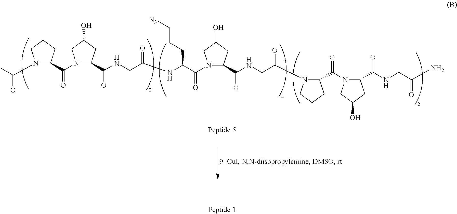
N1(C(C)=O)C(C(=O)N2C(C(NCC(NC(C(=O)N3C(C(NCC(N4C(C(N5C(C(NCC(N)=O)=O)CC(O)C5)=O)CCC4)=O)=O)CC(O)C3)CCC[N3])=O)=O)CC(O)C2)CCC1
